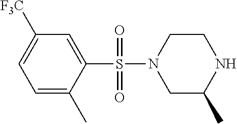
C1=C(C)C(S(=O)(=O)N2CC(C)NCC2)=CC([F3C])=C1
